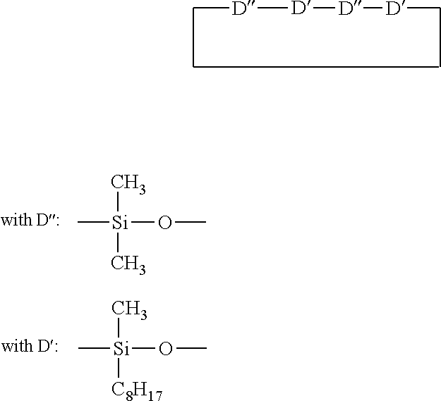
[D]([D][D][D]C)C.C[Si](C)(C)OC.C[Si](C)([C8H17])OC
